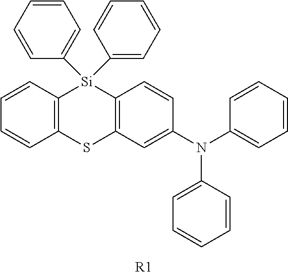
C1=CC2=C(C=C1)SC1=C([Si]2(C2=CC=CC=C2)C2=CC=CC=C2)C=CC(N(C2=CC=CC=C2)C2=CC=CC=C2)=C1.[R1]
